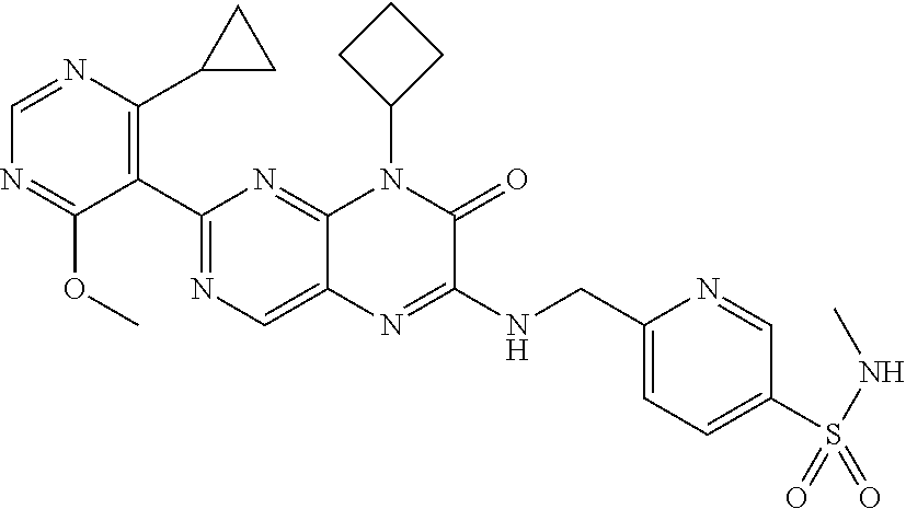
C1=NC(C2CC2)=C(C2=NC=C3C(=N2)N(C2CCC2)C(=O)C(NCC2=CC=C(S(NC)(=O)=O)C=N2)=N3)C(OC)=N1
